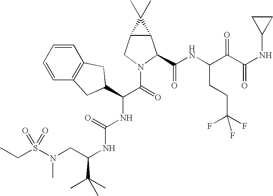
C1=CC=CC2=C1CC(C(C(=O)N1CC3C(C1C(NC(C(C(NC1CC1)=O)=O)CCC(F)(F)F)=O)C3(C)C)NC(NC(C(C)(C)C)CN(S(CC)(=O)=O)C)=O)C2
